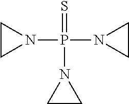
C1CN1P(N1CC1)(=S)N1CC1
